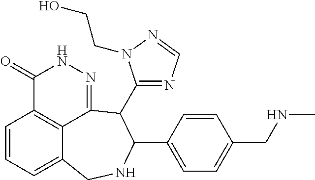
C1=CC=C2C3=C1C(=O)NN=C3C(C1=NC=NN1CCO)C(C1=CC=C(CNC)C=C1)NC2
